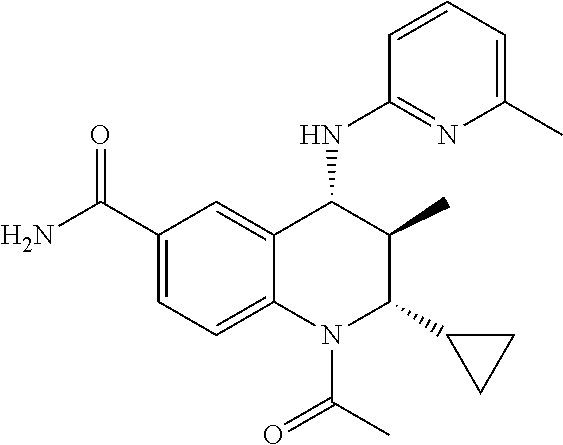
C1(C(N)=O)=CC=C2C(=C1)C(NC1=NC(C)=CC=C1)C(C)C(C1CC1)N2C(C)=O
